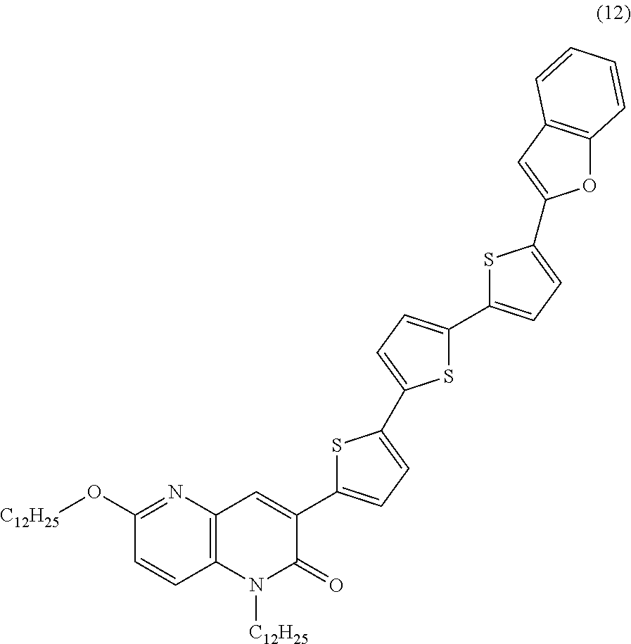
C1(O[C12H25])=NC2=C(C=C1)N([C12H25])C(=O)C(C1=CC=C(C3=CC=C(C4=CC=C(C5=CC6=C(O5)C=CC=C6)S4)S3)S1)=C2
